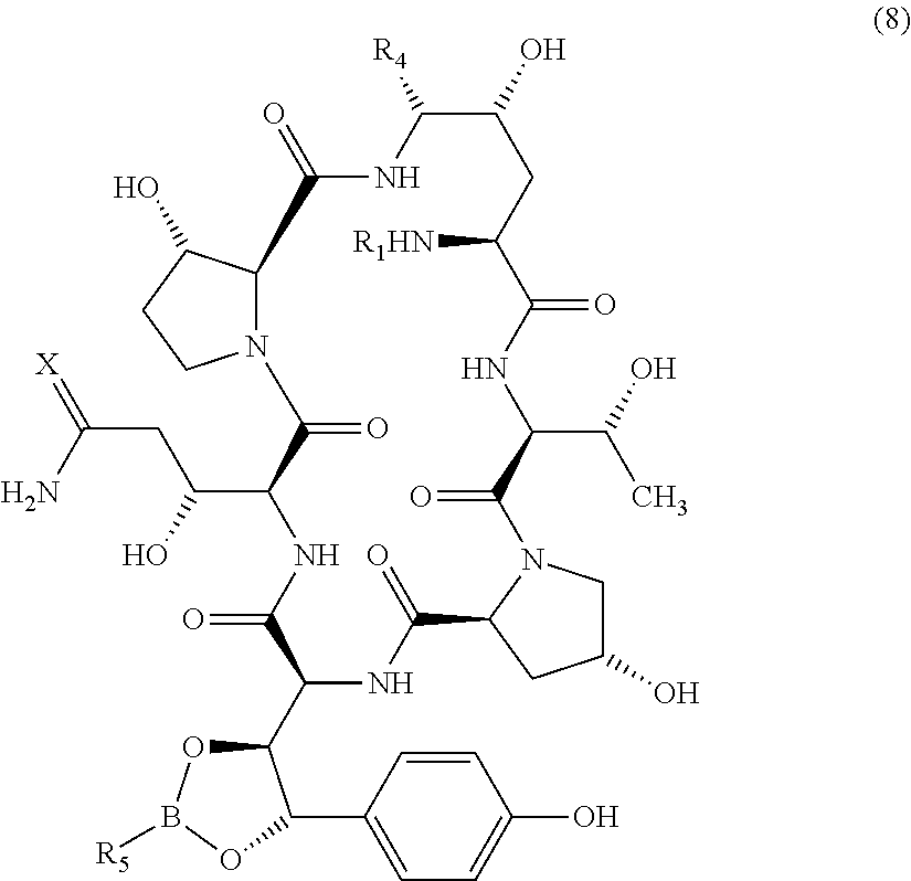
N12CCC(O)C1C(=O)NC([R4])C(O)CC([R1HN])C(=O)NC(C(C)O)C(=O)N1C(C(=O)NC(C3OB([R5])OC3C3=CC=C(O)C=C3)C(=O)NC(C(O)CC(=[X])N)C2=O)CC(O)C1
